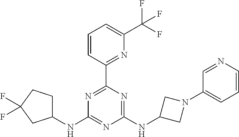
C1(C2=NC(C(F)(F)F)=CC=C2)=NC(NC2CCC(F)(F)C2)=NC(NC2CN(C3=CC=CN=C3)C2)=N1
